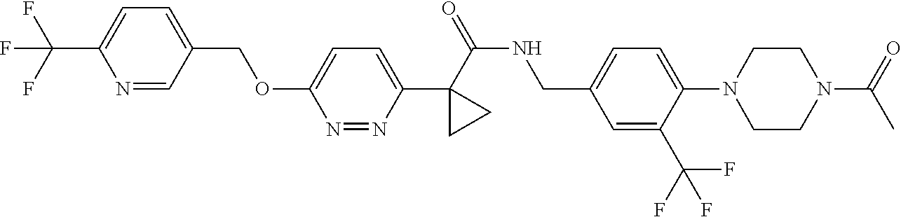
C(C1=CC=C(C(F)(F)F)N=C1)OC1=CC=C(C2(C(NCC3=CC=C(N4CCN(C(C)=O)CC4)C(C(F)(F)F)=C3)=O)CC2)N=N1
